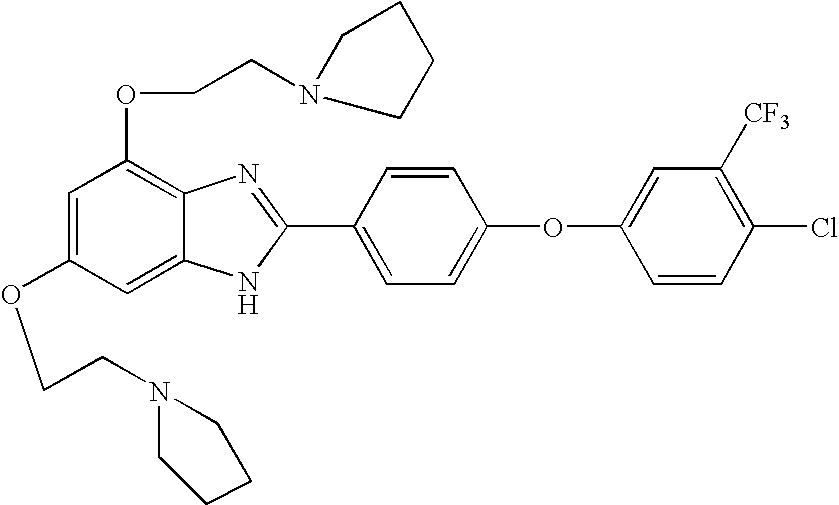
C1=C(OCCN2CCCC2)C=C2C(=C1OCCN1CCCC1)N=C(C1=CC=C(OC3=CC([CF3])=C(Cl)C=C3)C=C1)N2
